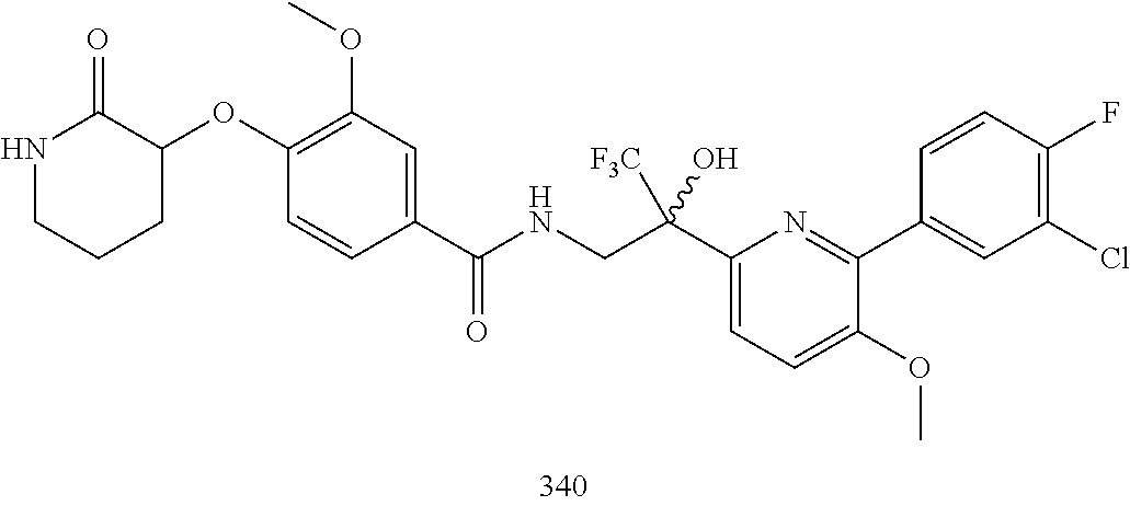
C1(C(CNC(=O)C2=CC(OC)=C(OC3C(=O)NCCC3)C=C2)([F3C])O)=CC=C(OC)C(C2=CC(Cl)=C(F)C=C2)=N1
